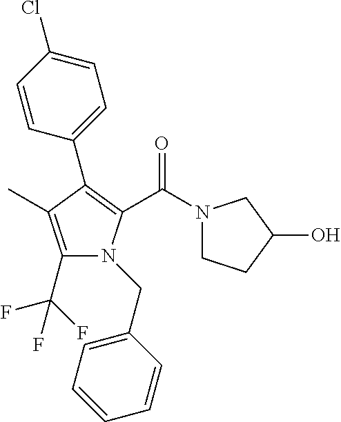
C1(C(F)(F)F)=C(C)C(C2=CC=C(Cl)C=C2)=C(C(N2CCC(O)C2)=O)N1CC1=CC=CC=C1
